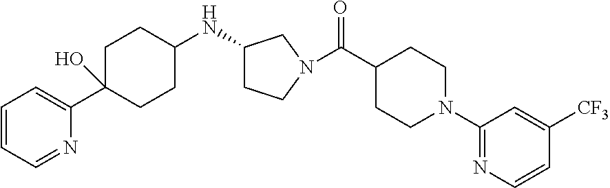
C1=CC=NC(C2(O)CCC(NC3CCN(C(C4CCN(C5=NC=CC([CF3])=C5)CC4)=O)C3)CC2)=C1
